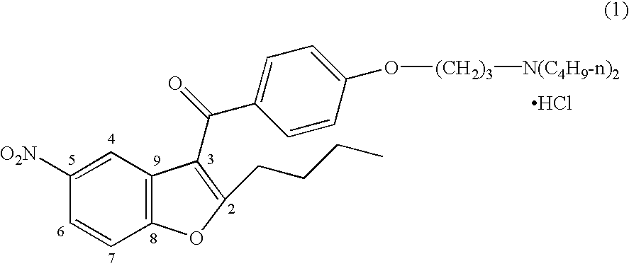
C1([O2N])=CC2=C(C=C1)OC(CCCC)=C2C(C1=CC=C(O[(CH2)3][N(C4H9-n)2])C=C1)=O.Cl
